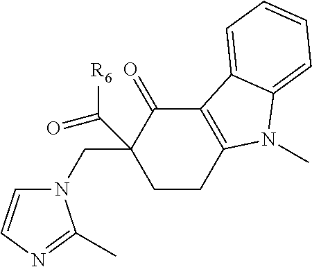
N1(CC2(C(=O)[R6])C(=O)C3=C(CC2)N(C)C2=CC=CC=C32)C=CN=C1C
